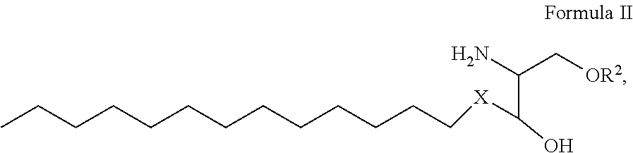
CCCCCCCCCCCCC[X]C(C(C[OR2])N)O
